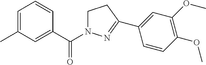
C1N(C(C2=CC(C)=CC=C2)=O)N=C(C2=CC(OC)=C(OC)C=C2)C1
